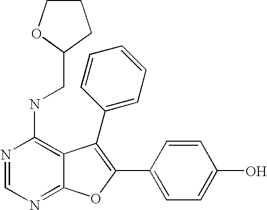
N1=CN=C2C(=C1NCC1CCCO1)C(C1=CC=CC=C1)=C(C1=CC=C(O)C=C1)O2
